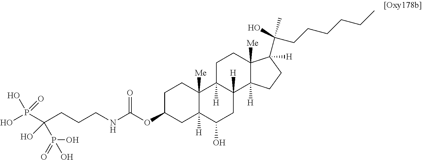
C1C(OC(NCCCC(P(O)(=O)O)(O)P(O)(O)=O)=O)CC2([H])C([Me])(C1)C1([H])C([H])(CC2O)C2([H])C([Me])(CC1)C(C(O)(C)CCCCCC)([H])CC2
